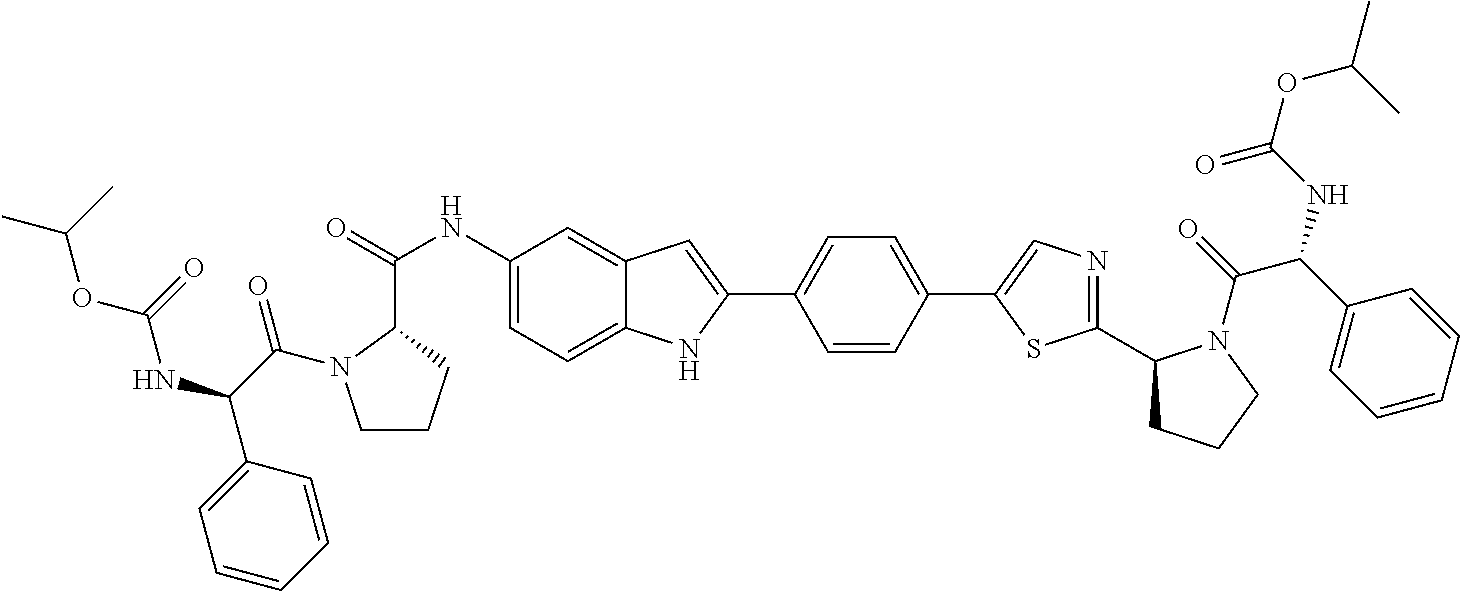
C1(NC(=O)C2N(C(C(NC(OC(C)C)=O)C3=CC=CC=C3)=O)CCC2)=CC=C2C(=C1)C=C(C1=CC=C(C3=CN=C(C4CCCN4C(=O)C(C4=CC=CC=C4)NC(OC(C)C)=O)S3)C=C1)N2
